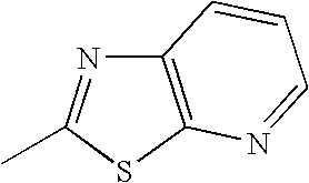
C12=C(SC(C)=N1)N=CC=C2
